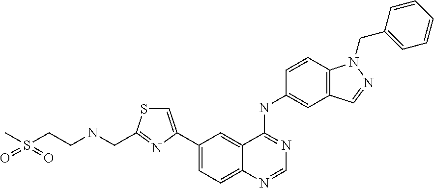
S(CCNCC1=NC(C2=CC=C3C(=C2)C(NC2=CC4=C(C=C2)N(CC2=CC=CC=C2)N=C4)=NC=N3)=CS1)(=O)(=O)C
